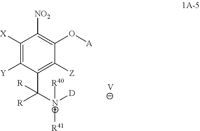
[R41][N+](C(C1=C([Z])C(O[A])=C([NO2])C([X])=C1[Y])([R])[R])([D])[R40].[V]
